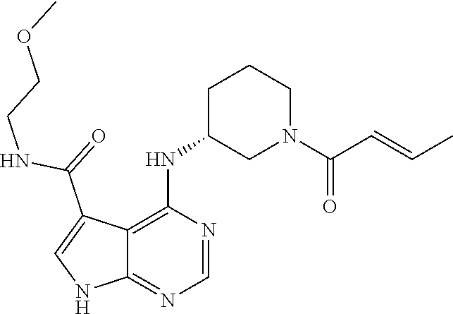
C12=C(NC3CN(C(C=CC)=O)CCC3)N=CN=C1NC=C2C(=O)NCCOC
